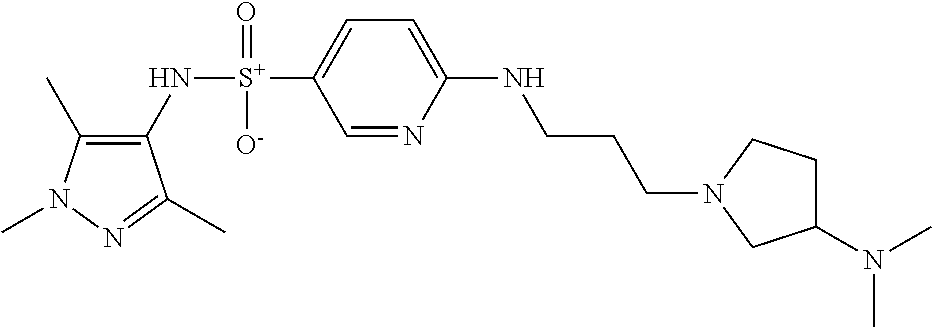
C1(C)=C(N[S+](C2=CC=C(NCCCN3CCC(N(C)C)C3)N=C2)(=O)[O-])C(C)=NN1C
